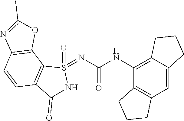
C12=C(C=C3C(=C1NC(=O)N=S1(=O)C4=C(C(=O)N1)C=CC1=C4OC(C)=N1)CCC3)CCC2
